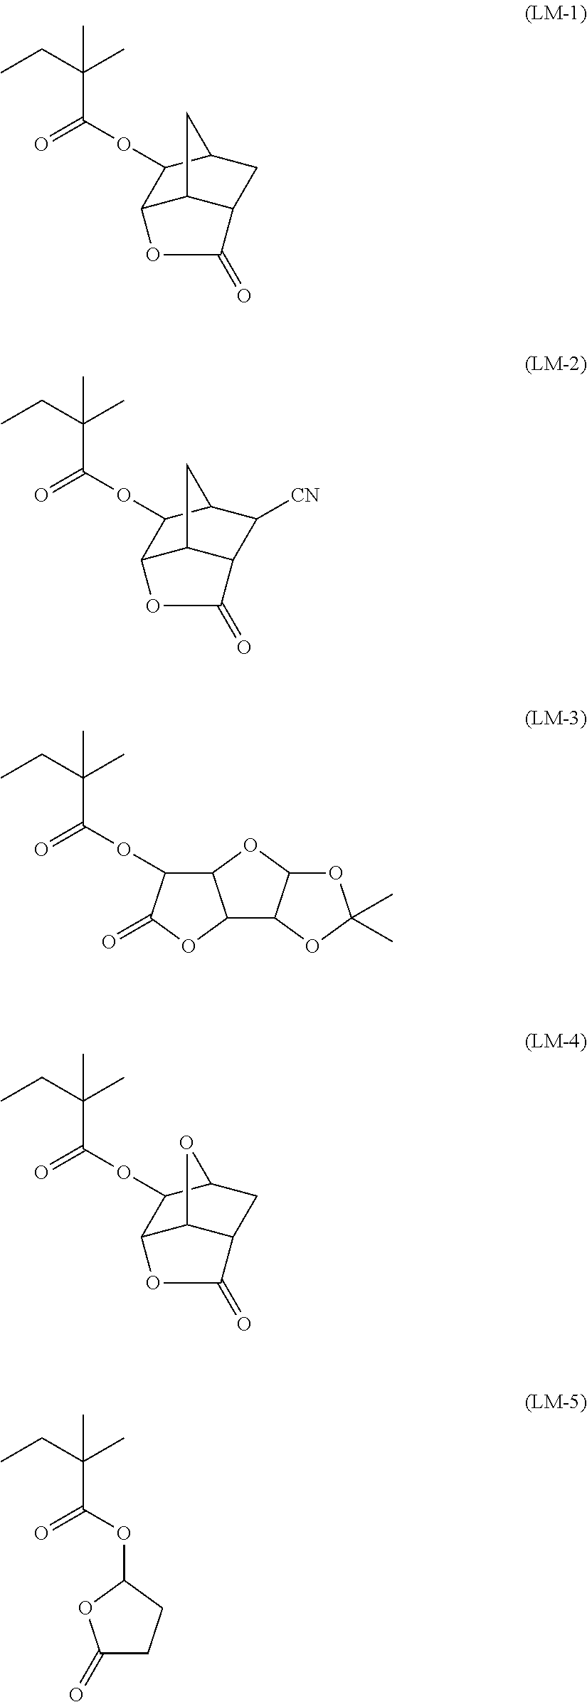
C(C(OC1C2C3C(CC1C3)C(=O)O2)=O)(CC)(C)C.C(C(OC1C2C3C(C([CN])C1C3)C(=O)O2)=O)(CC)(C)C.C(C(OC1C2C(OC1=O)C1C(O2)OC(C)(C)O1)=O)(CC)(C)C.C(C(OC1C2C3C(CC1O3)C(=O)O2)=O)(CC)(C)C.C(C(OC1OC(=O)CC1)=O)(CC)(C)C
